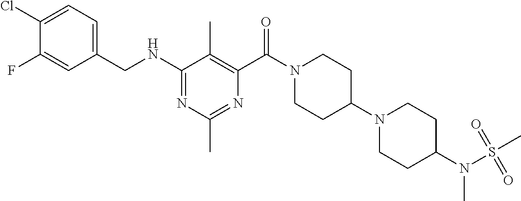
C1(NCC2=CC=C(Cl)C(F)=C2)=NC(C)=NC(C(=O)N2CCC(N3CCC(N(S(C)(=O)=O)C)CC3)CC2)=C1C
